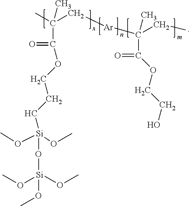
CC(C[Ar]C(CC)(C)C(OCCO)=O)(C)C(=O)OCCC[Si](OC)(OC)O[Si](OC)(OC)OC
